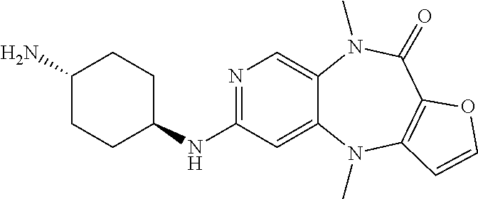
N1=C(NC2CCC(N)CC2)C=C2C(=C1)N(C)C(=O)C1=C(N2C)C=CO1
